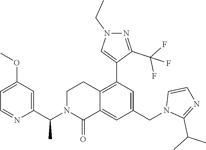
C1(OC)=CC=NC(C(N2C(=O)C3=CC(CN4C(C(C)C)=NC=C4)=CC(C4=CN(CC)N=C4C(F)(F)F)=C3CC2)C)=C1
